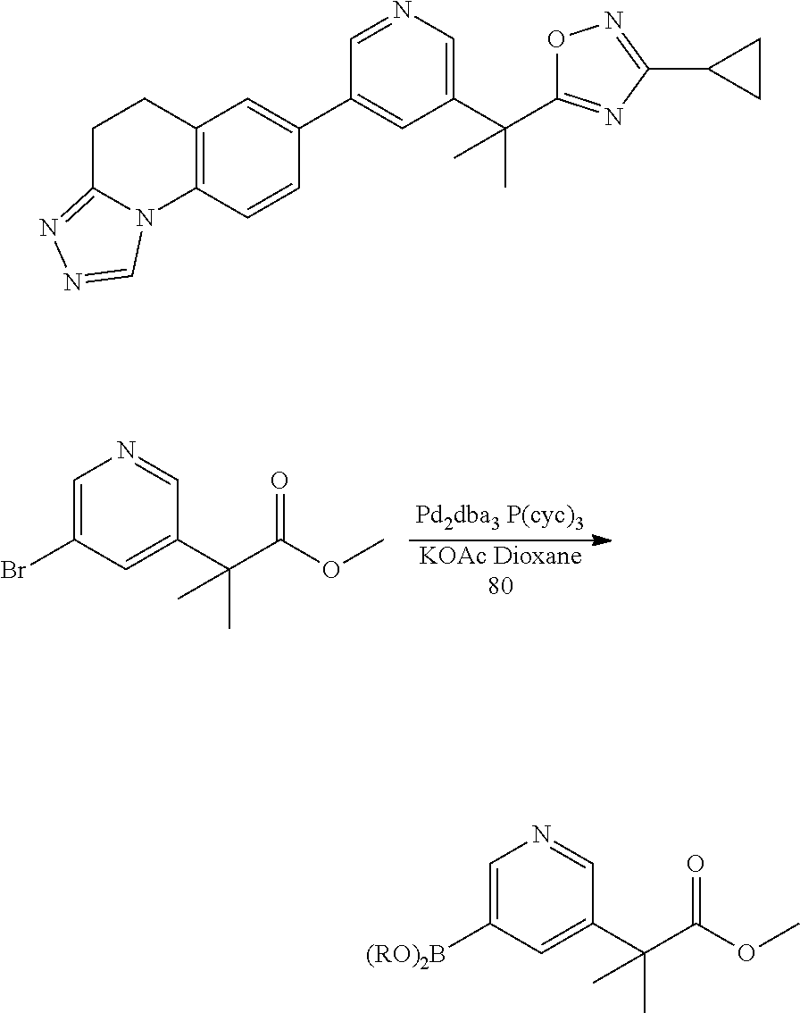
[KOAc Dioxane80].C1=C(Br)C=C(C(C)(C(=O)OC)C)C=N1.C12=C(C=CC(C3=CC(C(C)(C)C4=NC(C5CC5)=NO4)=CN=C3)=C1)N1C(=NN=C1)CC2.C1=C([(RO)2B])C=C(C(C)(C(=O)OC)C)C=N1
